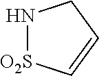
N1[O2S]C=CC1
